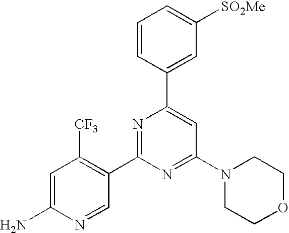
C1(C2=CC(N3CCOCC3)=NC(C3=C([CF3])C=C(N)N=C3)=N2)=CC([SO2Me])=CC=C1
